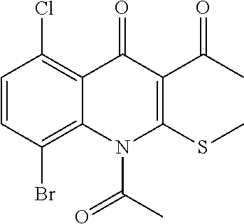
C1=CC(Br)=C2C(=C1Cl)C(=O)C(C(C)=O)=C(SC)N2C(C)=O
